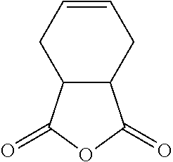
C1=CCC2C(C1)C(=O)OC2=O
